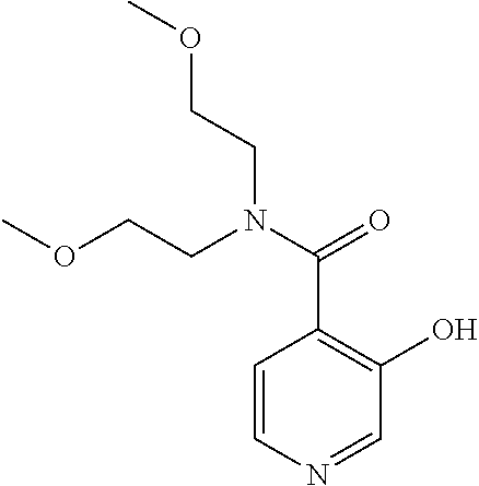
C1=CN=CC(O)=C1C(N(CCOC)CCOC)=O
